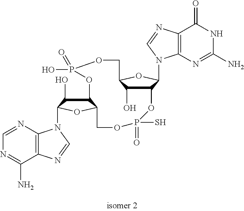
C12C(O)C(OC1N1C3=C(C(=O)NC(N)=N3)N=C1)COP(O)(=O)OC1C(O)C(N3C4=C(C(N)=NC=N4)N=C3)OC1COP(=O)(S)O2
